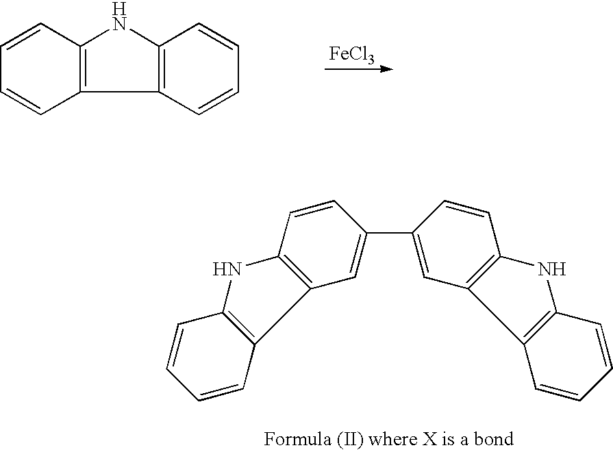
[FeCl3].C12=C(C=CC=C1)NC1=C2C=CC=C1.C1=C(C2=CC3=C(C=C2)NC2=C3C=CC=C2)C=CC2=C1C1=C(N2)C=CC=C1
